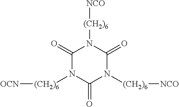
[OCN][(CH2)6]N1C(=O)N([(CH2)6][NCO])C(=O)N([(CH2)6][NCO])C1=O
